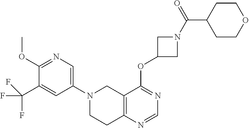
C1(N2CCC3=C(C2)C(OC2CN(C(C4CCOCC4)=O)C2)=NC=N3)=CN=C(OC)C(C(F)(F)F)=C1
